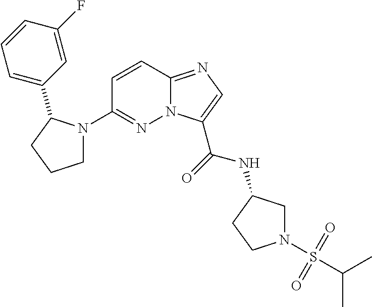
N12C(=NC=C1C(=O)NC1CN(S(C(C)C)(=O)=O)CC1)C=CC(N1CCCC1C1=CC=CC(F)=C1)=N2
